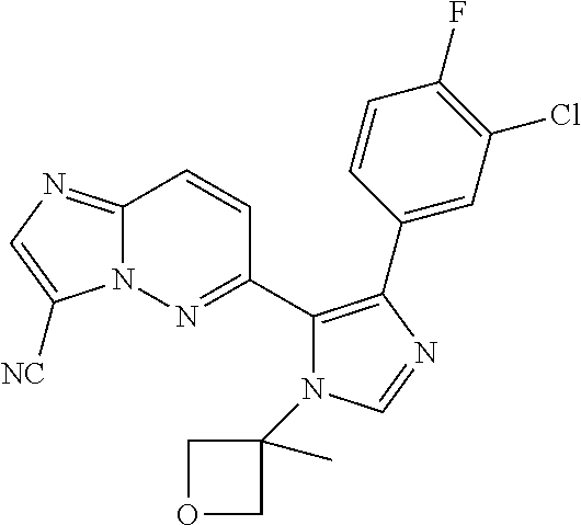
C12=NC=C([NC])N1N=C(C1=C(C3=CC(Cl)=C(F)C=C3)N=CN1C1(C)COC1)C=C2
